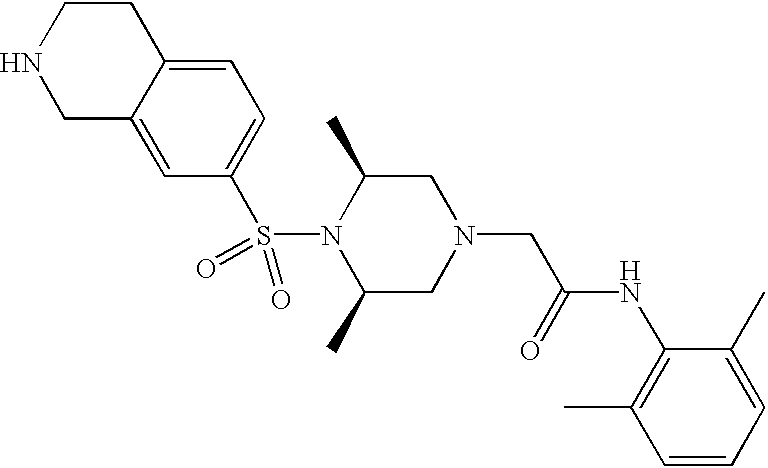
N1(S(C2=CC=C3C(=C2)CNCC3)(=O)=O)C(C)CN(CC(=O)NC2=C(C)C=CC=C2C)CC1C
